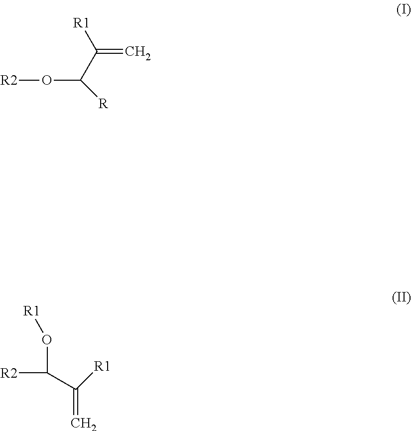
C(=C)(C([R])O[R2])[R1].[R2]C(C([R1])=C)O[R1]
